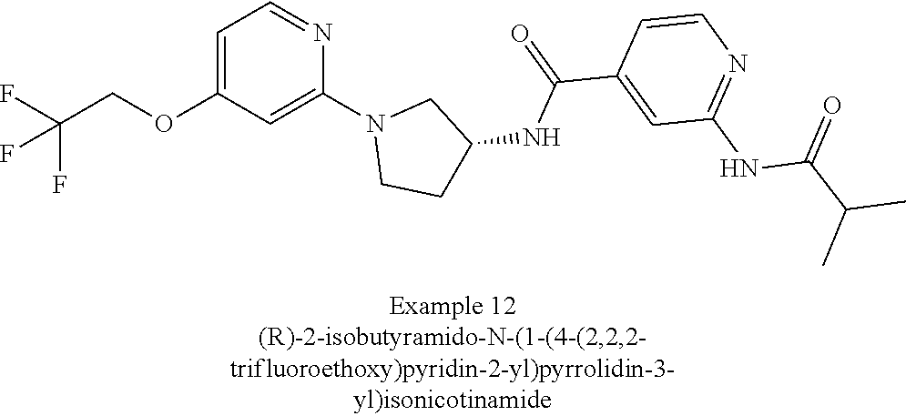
C1=C(OCC(F)(F)F)C=C(N2CCC(NC(C3=CC(NC(C(C)C)=O)=NC=C3)=O)C2)N=C1
